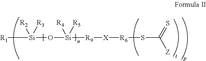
[R1][Si](O[Si]([R9][X][R6]SC([Z])=S)([R4])[R5])([R2])[R3]
